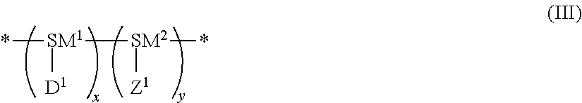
*[SM1]([SM2]([Z1])*)[D1]
